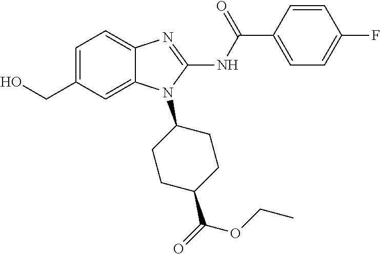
OCC1=CC=C2C(=C1)N(C1CCC(C(=O)OCC)CC1)C(NC(C1=CC=C(F)C=C1)=O)=N2
